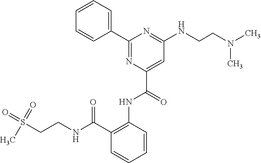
C1=CC=C(C2=NC(C(NC3=C(C(NCCS(=O)(=O)C)=O)C=CC=C3)=O)=CC(NCCN(C)C)=N2)C=C1
